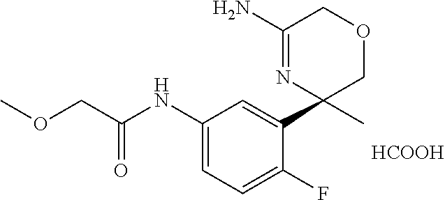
[HCOOH].COCC(=O)NC1=CC=C(F)C(C2(C)COCC(N)=N2)=C1
